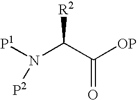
[P1]N(C(C([OP])=O)[R2])[P2]
